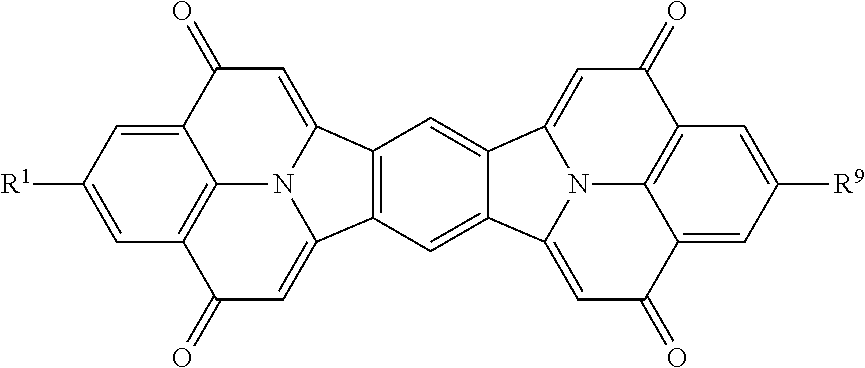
C12=CC([R1])=CC3=C1N1C(=CC3=O)C3=C(C1=CC2=O)C=C1C2=CC(=O)C4=C5C(=CC([R9])=C4)C(=O)C=C(N52)C1=C3
